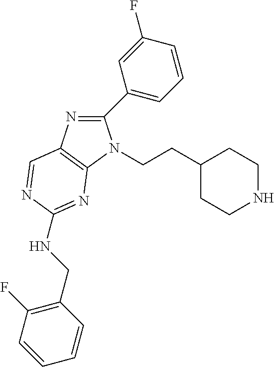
C1(C2=CC=CC(F)=C2)=NC2=C(N1CCC1CCNCC1)N=C(NCC1=C(F)C=CC=C1)N=C2
